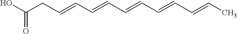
OC(CC=CC=CC=CC=CC=CC)=O
